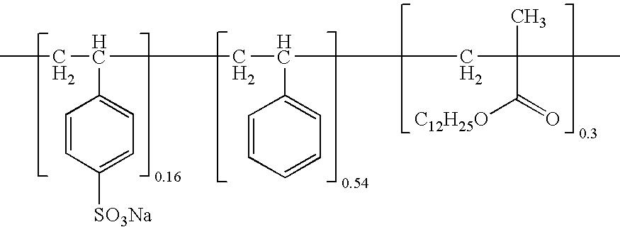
C1=CC([SO3Na])=CC=C1C(CC)CC(C1=CC=CC=C1)CC(C)(C(=O)[C12H25O])C
